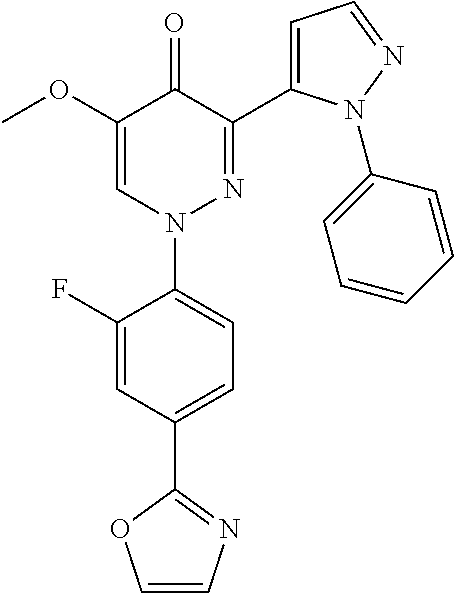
C1=C(C2=NC=CO2)C=C(F)C(N2N=C(C3=CC=NN3C3=CC=CC=C3)C(=O)C(OC)=C2)=C1
